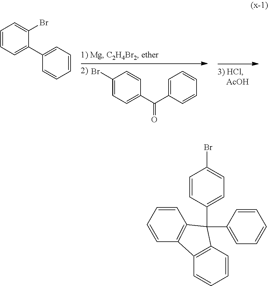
C1=CC=C(C2=CC=CC=C2)C(Br)=C1.C1(Br)=CC=C(C(C2=CC=CC=C2)=O)C=C1.BrC1=CC=C(C2(C3=CC=CC=C3)C3=C(C=CC=C3)C3=C2C=CC=C3)C=C1
